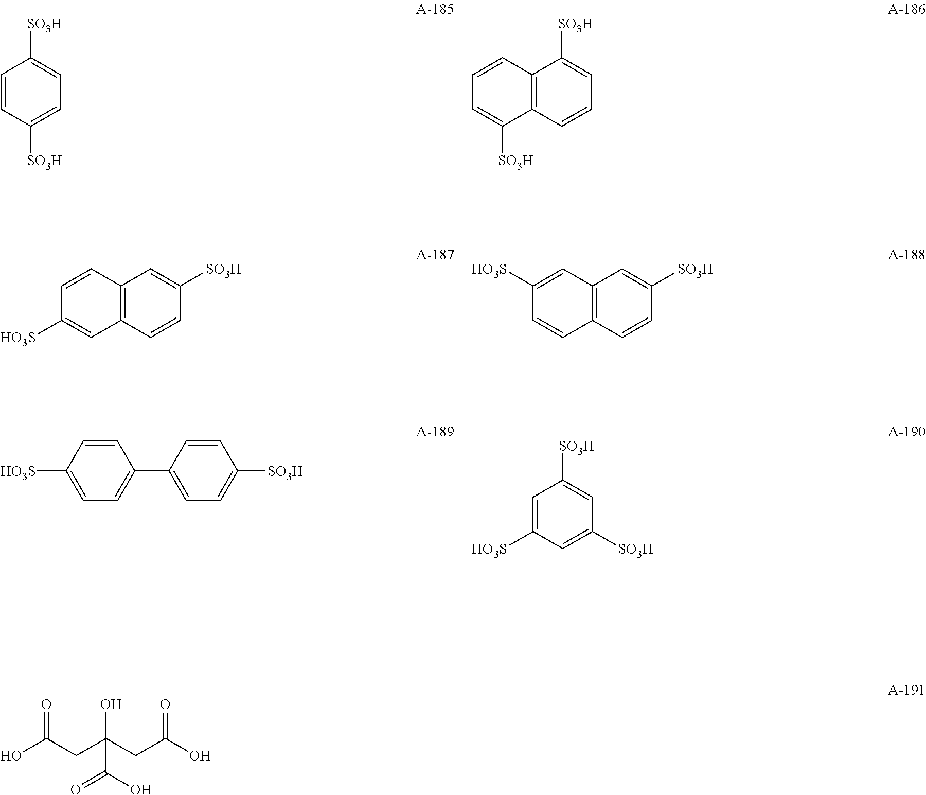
C1=CC([SO3H])=CC=C1[SO3H].C12=C(C=CC=C1[SO3H])C([SO3H])=CC=C2.C12=C(C=CC([SO3H])=C1)C=C([HO3S])C=C2.C12=C(C=CC([SO3H])=C1)C=CC([HO3S])=C2.[HO3S]C1=CC=C(C2=CC=C([SO3H])C=C2)C=C1.C1=C([HO3S])C=C([SO3H])C=C1[SO3H].OC(CC(CC(O)=O)(O)C(O)=O)=O
